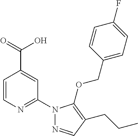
C1=CN=C(N2N=CC(CCC)=C2OCC2=CC=C(F)C=C2)C=C1C(=O)O
